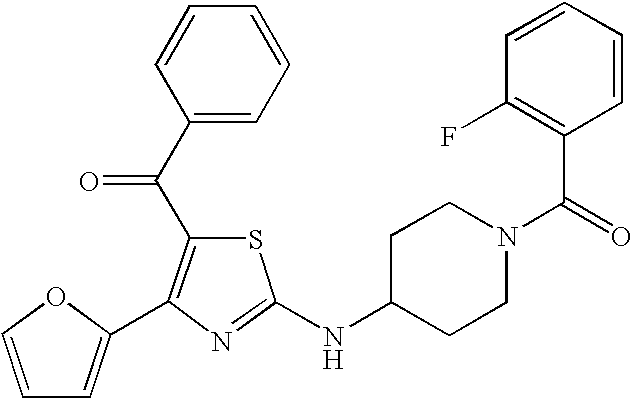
C1=COC(C2=C(C(C3=CC=CC=C3)=O)SC(NC3CCN(C(=O)C4=C(F)C=CC=C4)CC3)=N2)=C1
